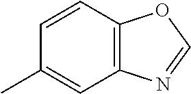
C12=C(C=CC(C)=C1)OC=N2
